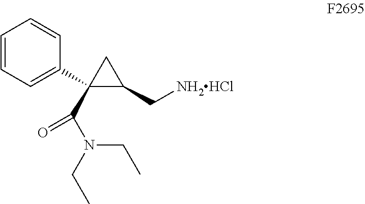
C1=CC=C(C2(C(N(CC)CC)=O)C(C[NH2HCl])C2)C=C1
